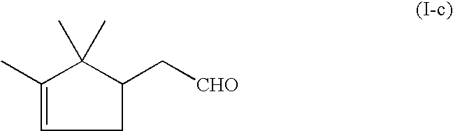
C1C(C[CHO])C(C)(C)C(C)=C1
